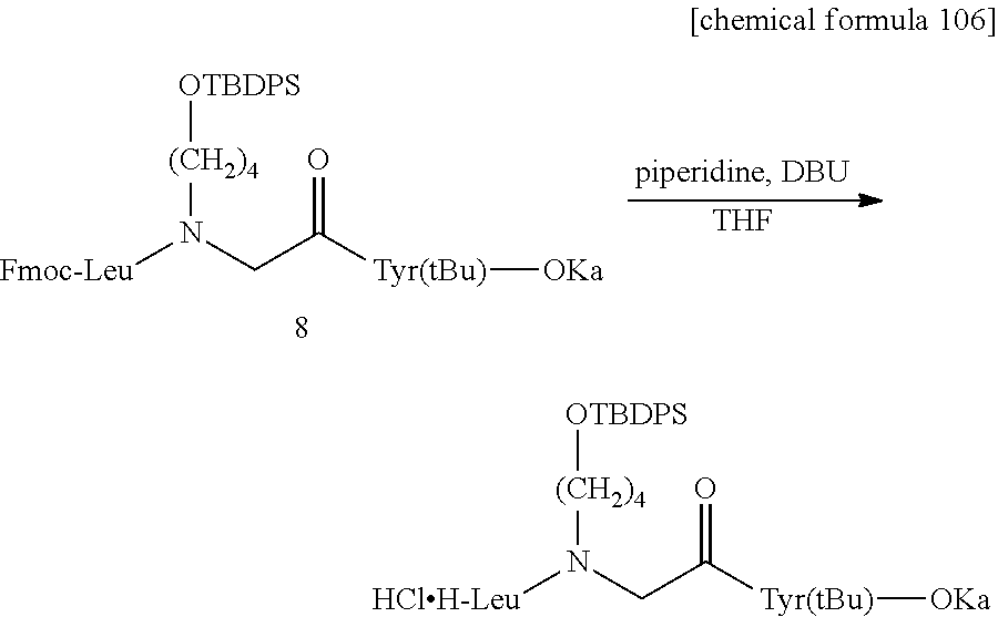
[Fmoc-Leu]N(CC(=O)[Tyr(tBu)][OKa])[(CH2)4][OTBDPS].[THF].[HClH-Leu]N(CC(=O)[Tyr(tBu)][OKa])[(CH2)4][OTBDPS]
